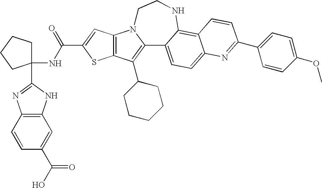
C12=C(C=C(C(NC3(C4=NC5=C(N4)C=C(C(=O)O)C=C5)CCCC3)=O)S1)N1C(=C2C2CCCCC2)C2=CC=C3C(=C2NCC1)C=CC(C1=CC=C(OC)C=C1)=N3
